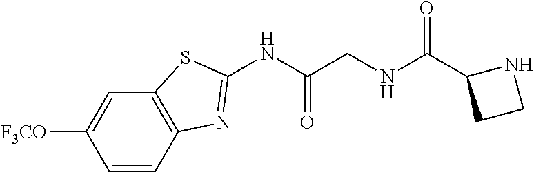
C1=CC2=C(C=C1[F3CO])SC(NC(=O)CNC(=O)C1CCN1)=N2
